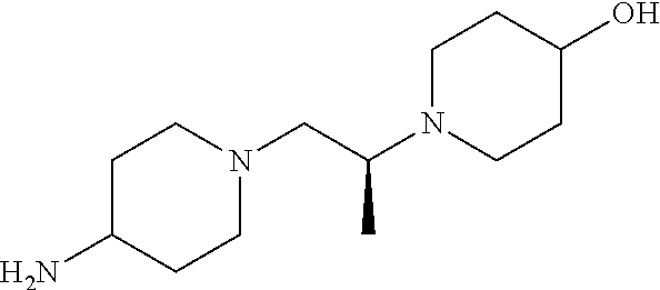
C1C(N)CCN(CC(N2CCC(O)CC2)C)C1
